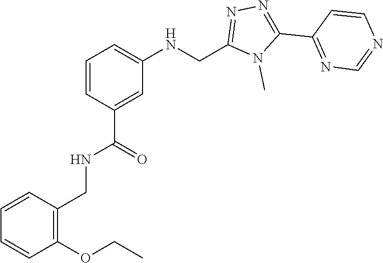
N1=C(C2=NN=C(CNC3=CC=CC(C(NCC4=C(OCC)C=CC=C4)=O)=C3)N2C)C=CN=C1
